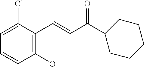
C1(O)=C(C=CC(C2CCCCC2)=O)C(Cl)=CC=C1
